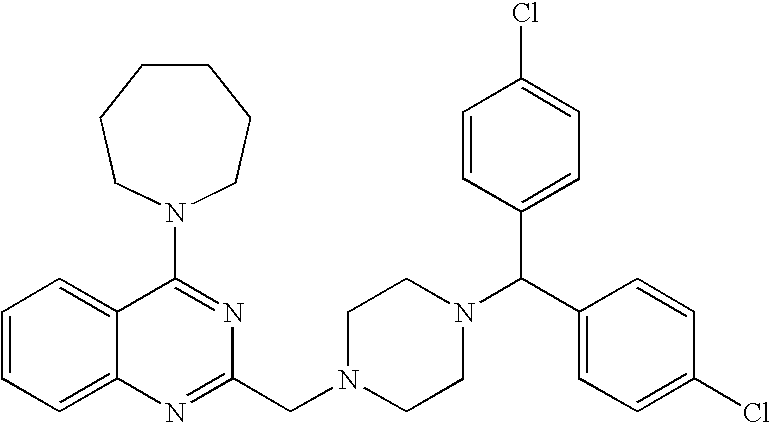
C1(N2CCCCCC2)=NC(CN2CCN(C(C3=CC=C(Cl)C=C3)C3=CC=C(Cl)C=C3)CC2)=NC2=CC=CC=C12
